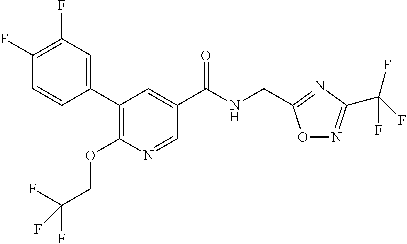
C1(C2=CC(F)=C(F)C=C2)=C(OCC(F)(F)F)N=CC(C(NCC2=NC(C(F)(F)F)=NO2)=O)=C1
